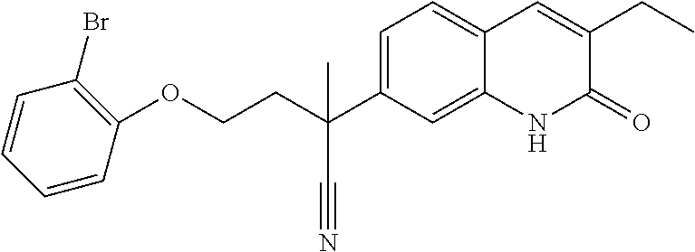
C(COC1=C(Br)C=CC=C1)C(C#N)(C1=CC=C2C(=C1)NC(=O)C(CC)=C2)C
